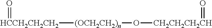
[HCCH2CH2CH2]([(OCH2CH2)n]O[CH2CH2CH2CH]=O)=O
